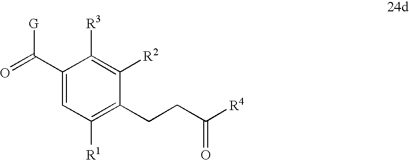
C1(C(=O)[G])=CC([R1])=C(CCC([R4])=O)C([R2])=C1[R3]
